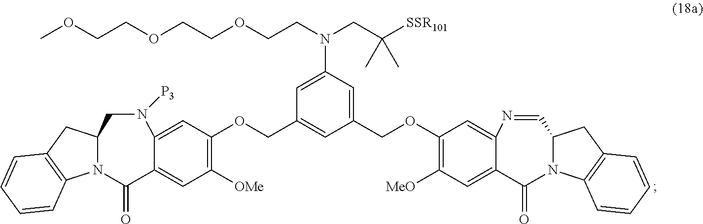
C1=C(N(CC([SSR101])(C)C)CCOCCOCCOC)C=C(COC2=C([MeO])C=C3C(=C2)N=CC2CC4=C(C=CC=C4)N2C3=O)C=C1COC1=C([OMe])C=C2C(=C1)N([P3])CC1CC3=C(C=CC=C3)N1C2=O
